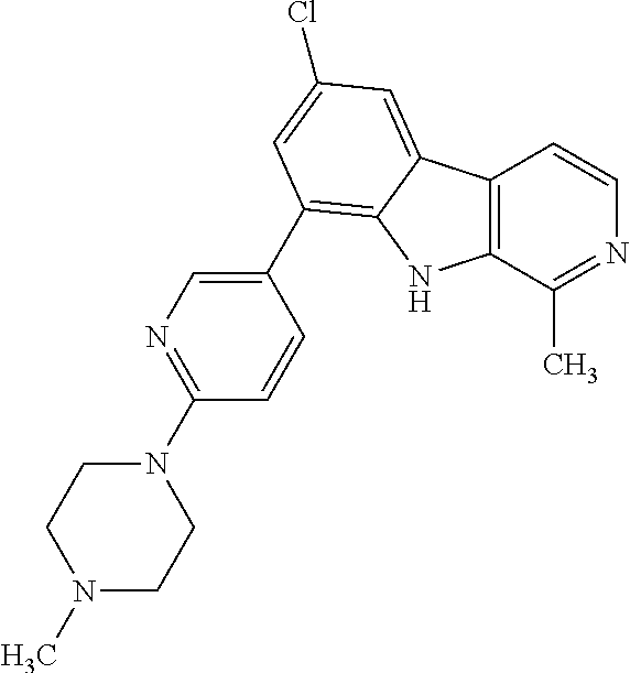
C12=C(C(C)=NC=C1)NC1=C(C3=CN=C(N4CCN(C)CC4)C=C3)C=C(Cl)C=C21
